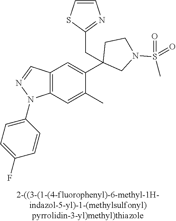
C12=C(C=C(C)C(C3(CC4=NC=CS4)CN(S(C)(=O)=O)CC3)=C1)N(C1=CC=C(F)C=C1)N=C2
